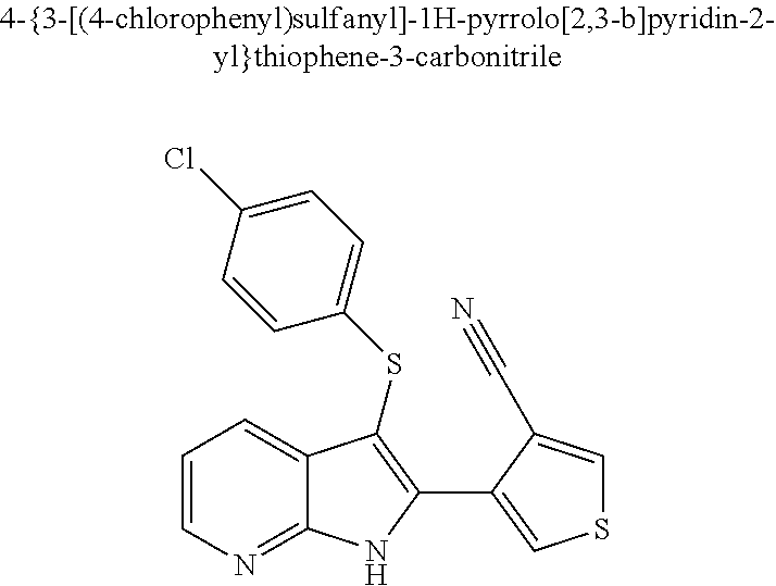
C1=CN=C2C(=C1)C(SC1=CC=C(Cl)C=C1)=C(C1=CSC=C1C#N)N2
